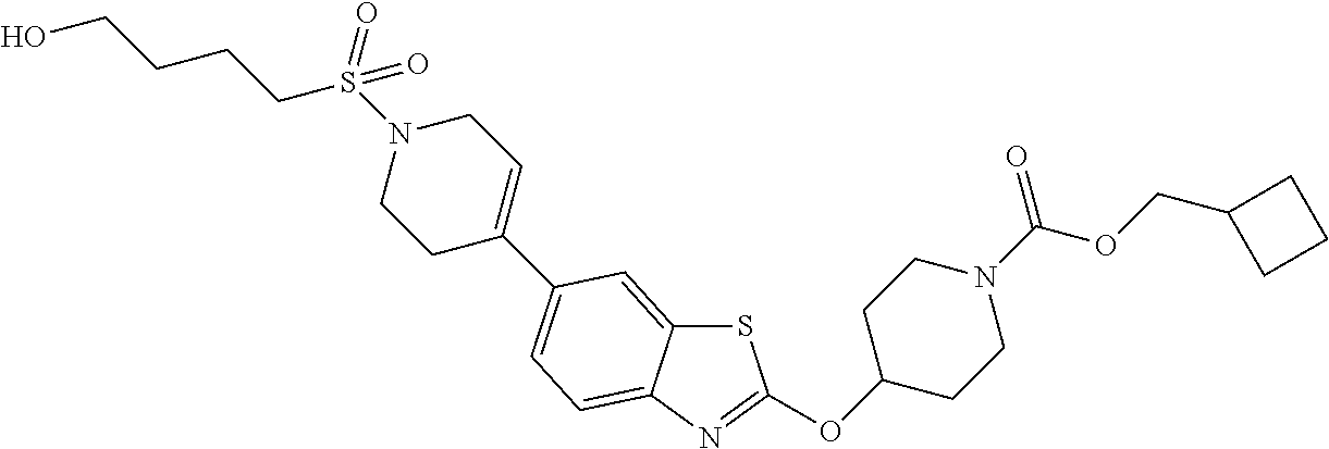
S1C2=CC(C3=CCN(S(CCCCO)(=O)=O)CC3)=CC=C2N=C1OC1CCN(C(OCC2CCC2)=O)CC1
